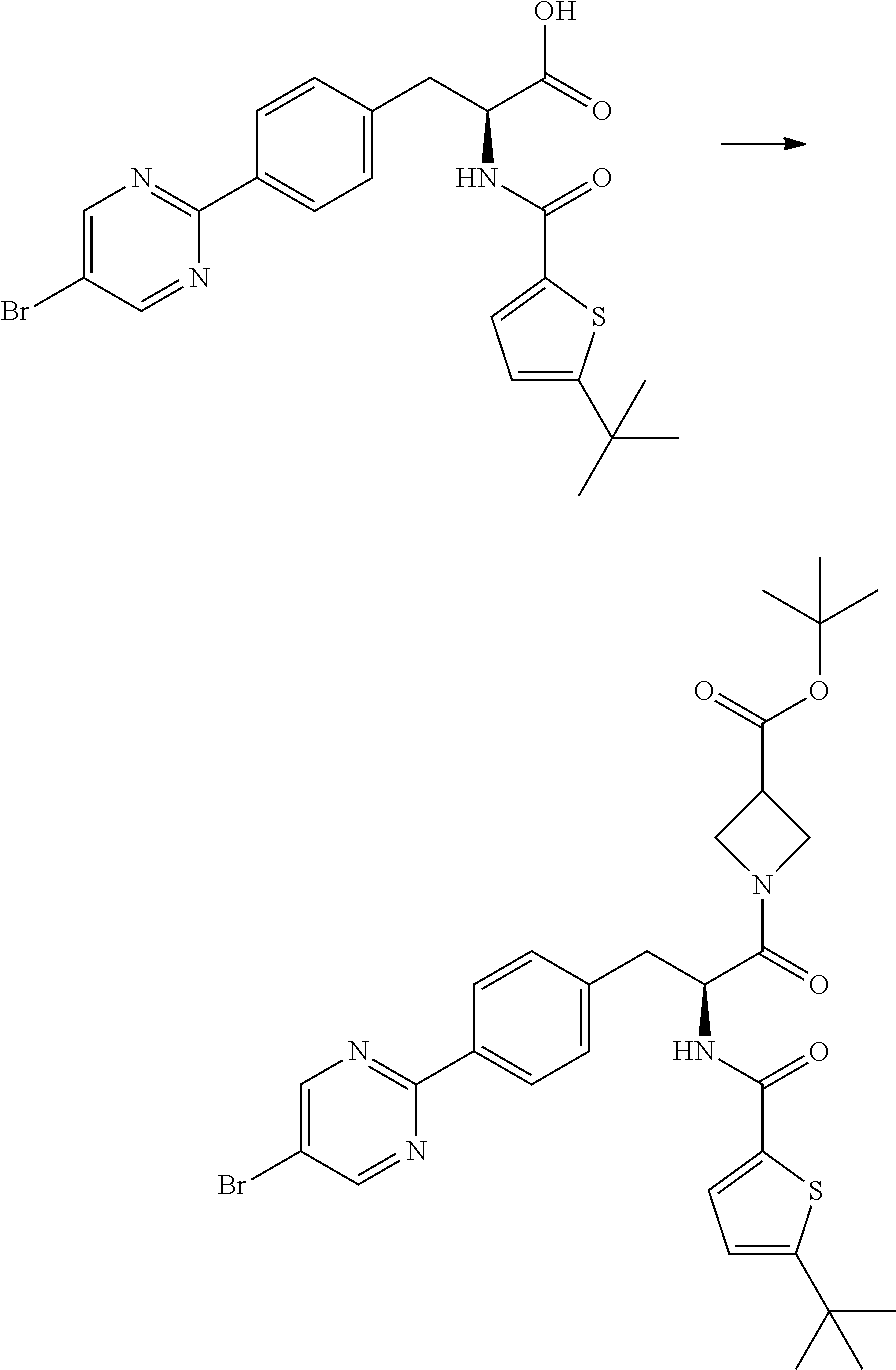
BrC1=CN=C(C2=CC=C(CC(NC(C3=CC=C(C(C)(C)C)S3)=O)C(O)=O)C=C2)N=C1.BrC1=CN=C(C2=CC=C(CC(NC(C3=CC=C(C(C)(C)C)S3)=O)C(N3CC(C(=O)OC(C)(C)C)C3)=O)C=C2)N=C1
